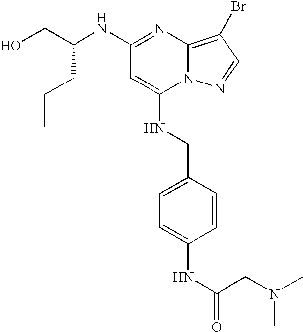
C1(NC(CO)CCC)=NC2=C(Br)C=NN2C(NCC2=CC=C(NC(=O)CN(C)C)C=C2)=C1
